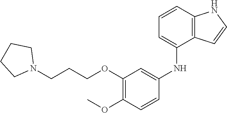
N(C1=CC(OCCCN2CCCC2)=C(OC)C=C1)C1=CC=CC2=C1C=CN2
